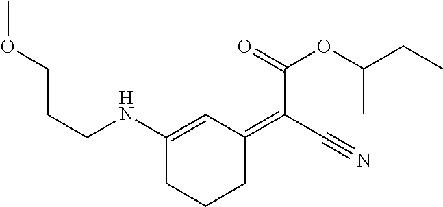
C(CNC1=CC(=C(C#N)C(=O)OC(CC)C)CCC1)COC
